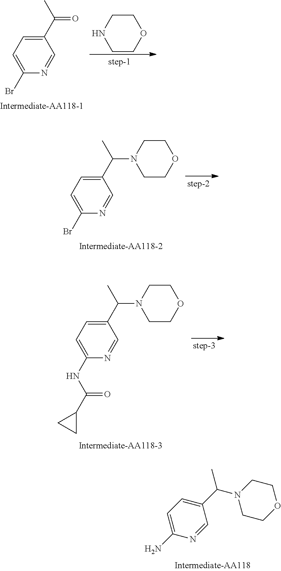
C1(C(=O)C)=CC=C(Br)N=C1.C1CNCCO1.C1(C(N2CCOCC2)C)=CC=C(Br)N=C1.C1(C(N2CCOCC2)C)=CC=C(NC(=O)C2CC2)N=C1.C1(C(N2CCOCC2)C)=CC=C(N)N=C1
